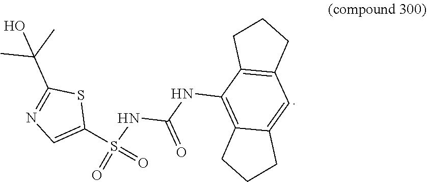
C12=C(C(NC(NS(C3=CN=C(C(C)(C)O)S3)(=O)=O)=O)=C3C(=C1)CCC3)CCC2
